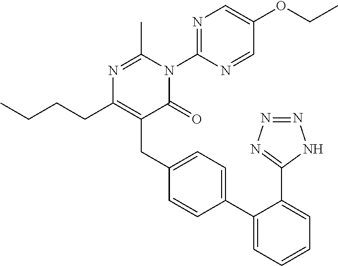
CCCCC1=C(CC2=CC=C(C3=CC=CC=C3C3=NN=NN3)C=C2)C(=O)N(C2=NC=C(OCC)C=N2)C(C)=N1
